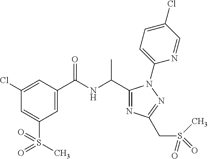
C1(C(C)NC(=O)C2=CC(S(C)(=O)=O)=CC(Cl)=C2)=NC(CS(=O)(C)=O)=NN1C1=CC=C(Cl)C=N1
